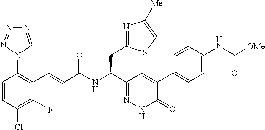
C1=CC(Cl)=C(F)C(C=CC(NC(C2=NNC(=O)C(C3=CC=C(NC([OMe])=O)C=C3)=C2)CC2=NC([Me])=CS2)=O)=C1N1N=NN=C1
